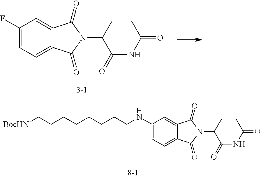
C1(F)=CC=C2C(=C1)C(=O)N(C1C(=O)NC(=O)CC1)C2=O.C1(NCCCCCCCC[BocHN])=CC=C2C(=C1)C(=O)N(C1C(=O)NC(=O)CC1)C2=O
